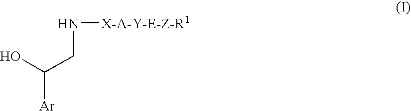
OC(CN[X-A-Y-E-Z-R1])[Ar]
